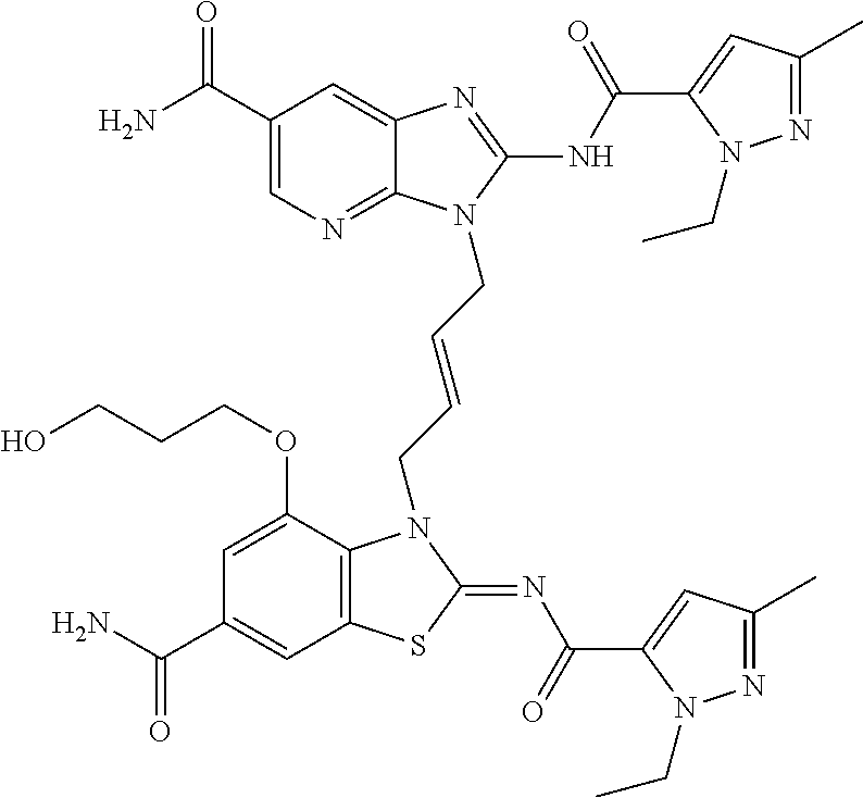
C1(C(N)=O)=CN=C2C(=C1)N=C(NC(=O)C1=CC(C)=NN1CC)N2CC=CCN1C2=C(C=C(C(N)=O)C=C2OCCCO)SC1=NC(=O)C1=CC(C)=NN1CC
